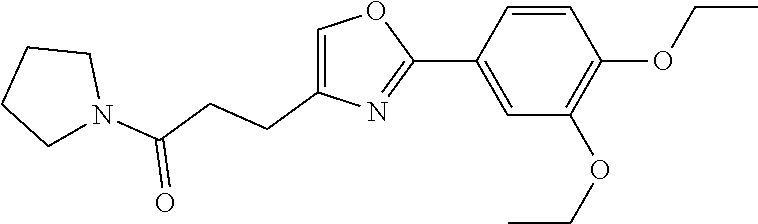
C1(C2=CC(OCC)=C(OCC)C=C2)=NC(CCC(N2CCCC2)=O)=CO1
